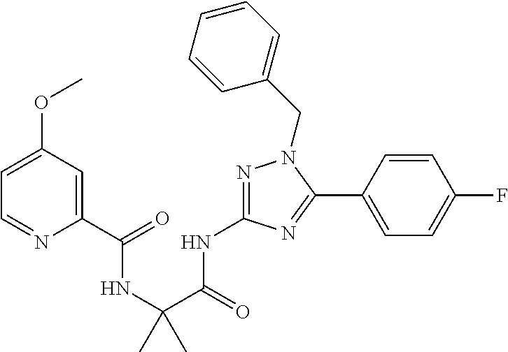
N1=C(NC(C(NC(=O)C2=CC(OC)=CC=N2)(C)C)=O)N=C(C2=CC=C(F)C=C2)N1CC1=CC=CC=C1
